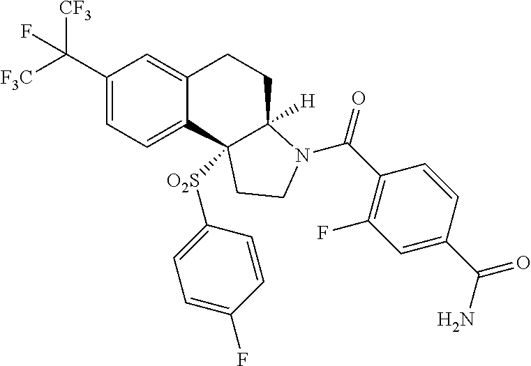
C(C1=CC=C2C(=C1)CCC1([H])C2([O2S]C2=CC=C(F)C=C2)CCN1C(=O)C1=C(F)C=C(C(=O)N)C=C1)([F3C])([CF3])F
